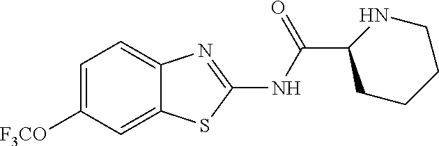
C1=C([F3CO])C=C2C(=C1)N=C(NC(C1CCCCN1)=O)S2
